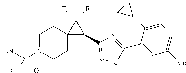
C1(C2=NC(C3C(F)(F)C34CCN(S(=O)(=O)N)CC4)=NO2)=CC([Me])=CC=C1C1CC1
